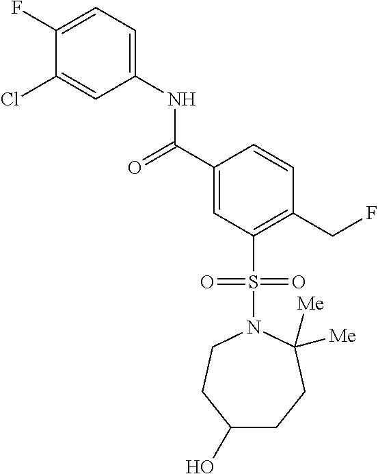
C1(F)=CC=C(NC(C2=CC(S(N3CCC(O)CCC3([Me])[Me])(=O)=O)=C(CF)C=C2)=O)C=C1Cl
